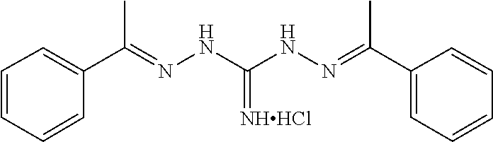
C1(C(=NNC(NN=C(C2=CC=CC=C2)C)=[NHHCl])C)=CC=CC=C1
